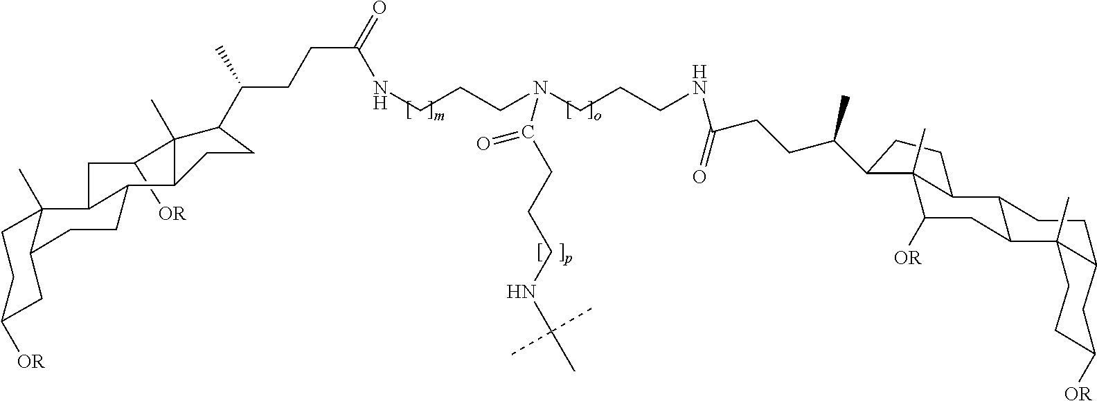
C1CC2CC([OR])CCC2(C)C2CC([OR])C3(C)C(C12)CCC3C(CCC(NCCCN(CCCNC(CCC(C1C2(C)C([OR])CC3C(CCC4C3(C)CCC([OR])C4)C2CC1)C)=O)C(=O)CCCNC(C)(C)C)=O)C
